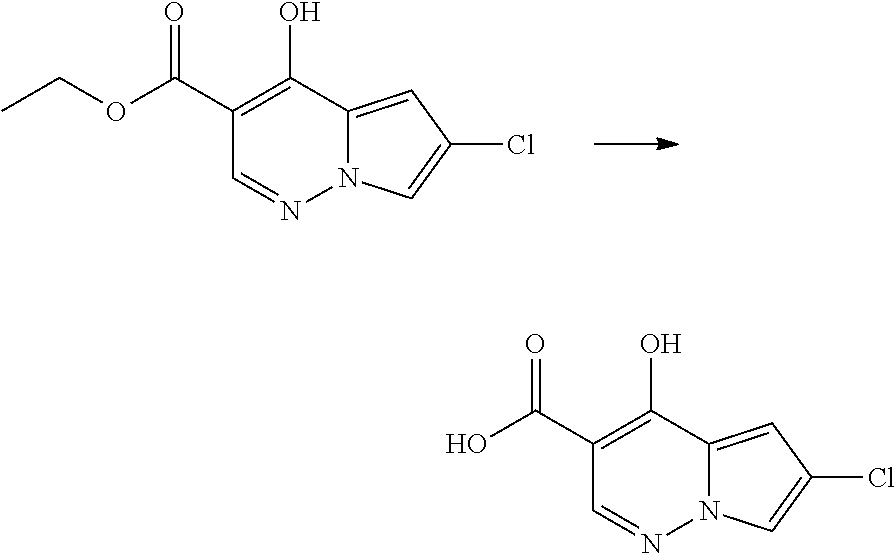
C12=CC(Cl)=CN1N=CC(C(OCC)=O)=C2O.C12=CC(Cl)=CN1N=CC(C(O)=O)=C2O
